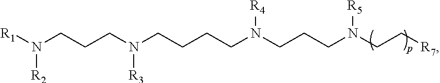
[R1]N(CCCN(CCCCN(CCCN([R5])CC[R7])[R4])[R3])[R2]
